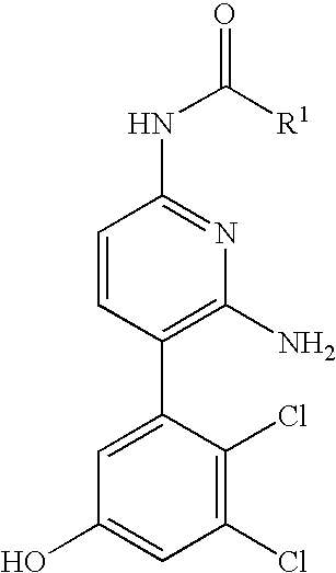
C1(Cl)=C(Cl)C(C2=C(N)N=C(NC([R1])=O)C=C2)=CC(O)=C1
